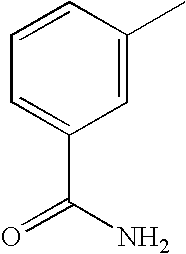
C1=CC(C)=CC(C(N)=O)=C1
